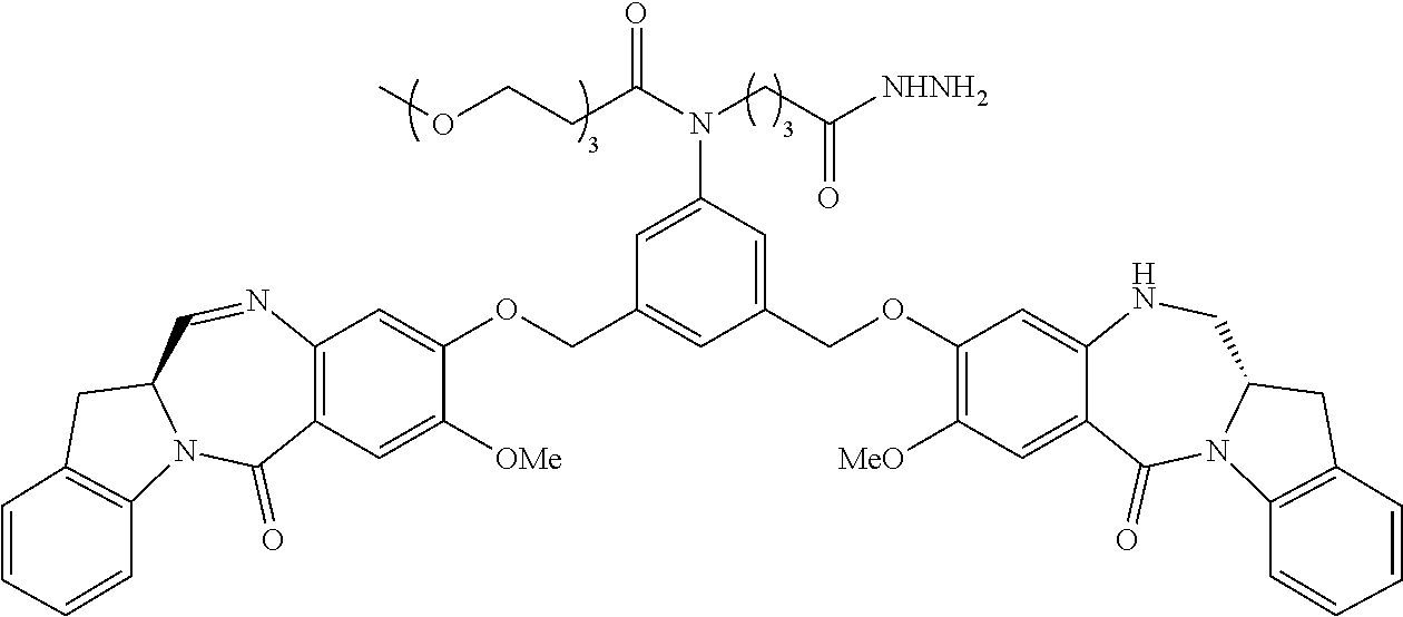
C1(COC2=CC3=C(C=C2[OMe])C(=O)N2C(C=N3)CC3=C2C=CC=C3)=CC(COC2=C([MeO])C=C3C(=C2)NCC2N(C3=O)C3=C(C2)C=CC=C3)=CC(N(C(CCOC)=O)CC([NHNH2])=O)=C1
